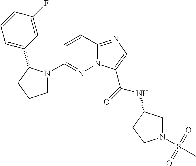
N12C(=NC=C1C(=O)NC1CN(S(C)(=O)=O)CC1)C=CC(N1CCCC1C1=CC=CC(F)=C1)=N2
